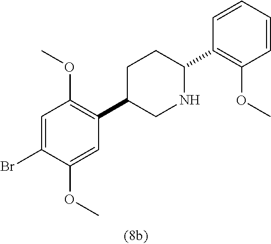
C1=CC=CC(C2CCC(C3=C(OC)C=C(Br)C(OC)=C3)CN2)=C1OC
